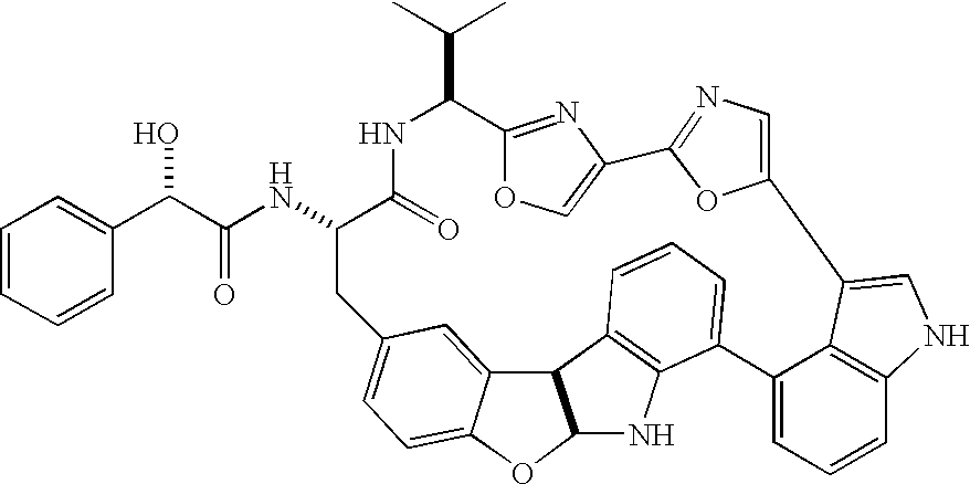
C(C1C2=NC(=CO2)C2=NC=C(C3=CNC4=C3C(=CC=C4)C3=CC=CC4=C3NC3OC5=CC=C(CC(NC(C(C6=CC=CC=C6)O)=O)C(=O)N1)C=C5C34)O2)(C)C
